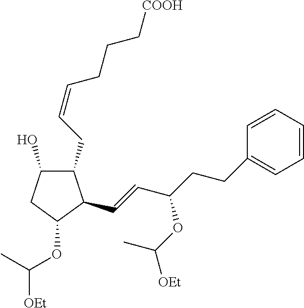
C1(O)C(CC=CCCC[COOH])C(C=CC(CCC2=CC=CC=C2)OC([OEt])C)C(OC([OEt])C)C1
